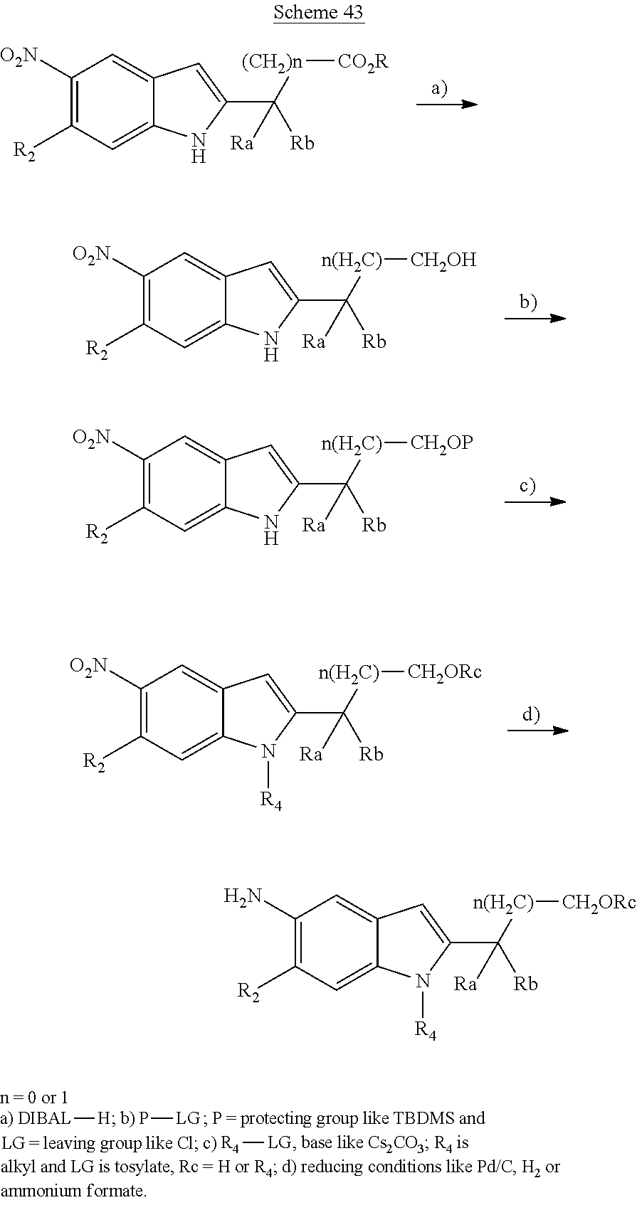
C1([O2N])=C([R2])C=C2C(=C1)C=C(C([(CH2)n][CO2R])([Rb])[Ra])N2.C1([O2N])=C([R2])C=C2C(=C1)C=C(C([n(H2C)][CH2OH])([Rb])[Ra])N2.C1([O2N])=C([R2])C=C2C(=C1)C=C(C([n(H2C)][CH2OP])([Rb])[Ra])N2.C1([O2N])=C([R2])C=C2C(=C1)C=C(C([n(H2C)][CH2ORc])([Rb])[Ra])N2[R4].[DIBAL][H].P[LG].[R4][LG].C1(N)=C([R2])C=C2C(=C1)C=C(C([n(H2C)][CH2ORc])([Rb])[Ra])N2[R4]
